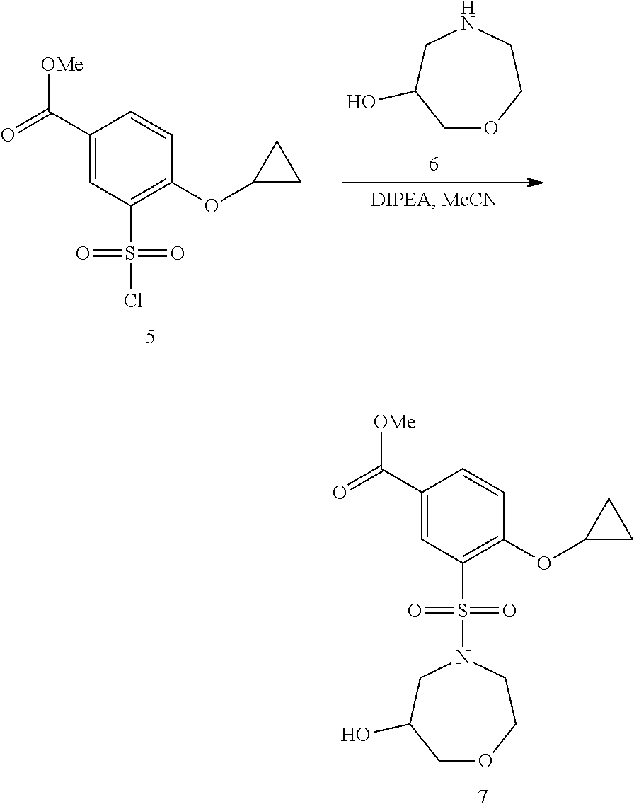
C1OCCNCC1O.C1(C(=O)[OMe])=CC(S(Cl)(=O)=O)=C(OC2CC2)C=C1.C1(C(=O)[OMe])=CC(S(N2CC(O)COCC2)(=O)=O)=C(OC2CC2)C=C1
